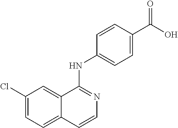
C1(Cl)=CC=C2C(=C1)C(NC1=CC=C(C(O)=O)C=C1)=NC=C2
